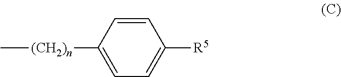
C[(CH2)n]C1=CC=C([R5])C=C1
